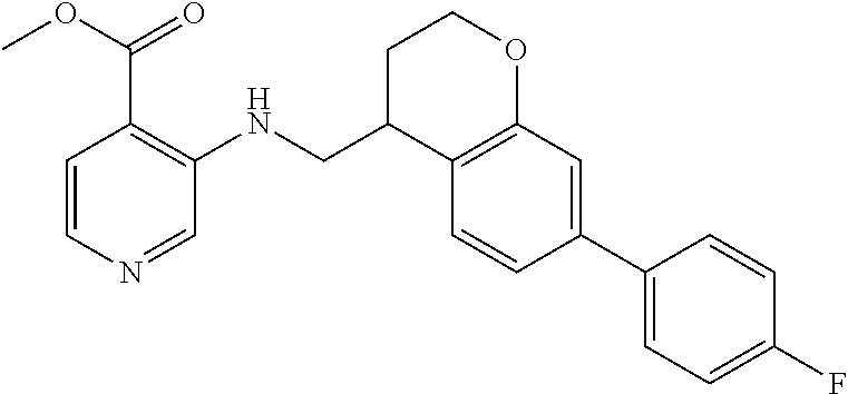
C1=CN=CC(NCC2C3=C(OCC2)C=C(C2=CC=C(F)C=C2)C=C3)=C1C(OC)=O
